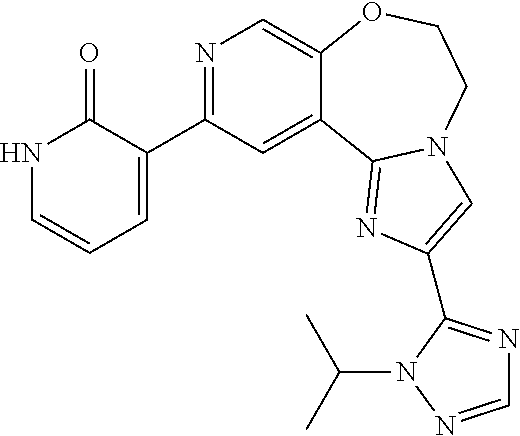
N1=C(C2=CC=CNC2=O)C=C2C(=C1)OCCN1C2=NC(C2=NC=NN2C(C)C)=C1
